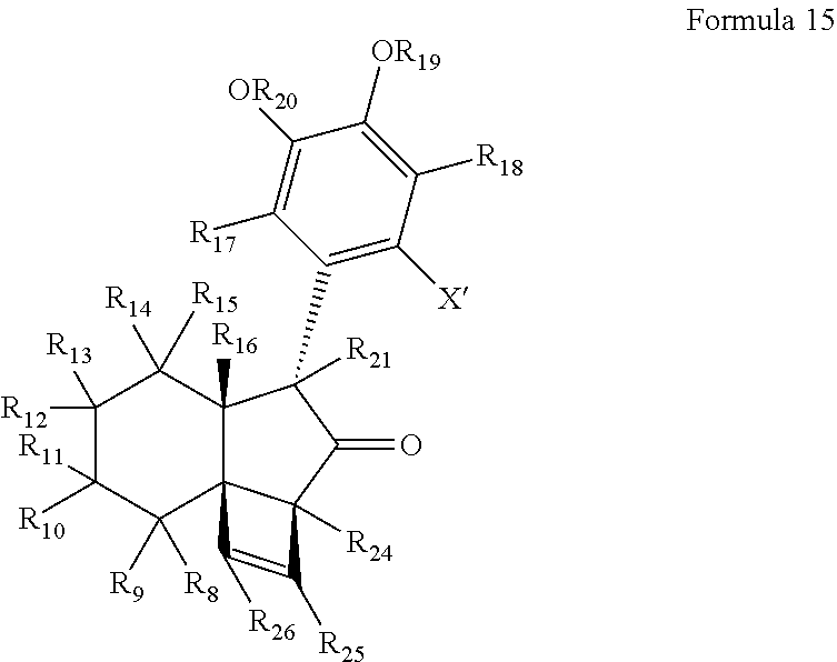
C1([R12])([R13])C([R10])([R11])C([R9])([R8])C23C([R16])(C1([R15])[R14])C([R21])(C1=C([X])C([R18])=C([OR19])C([OR20])=C1[R17])C(=O)C2([R24])C([R25])=C3[R26]
